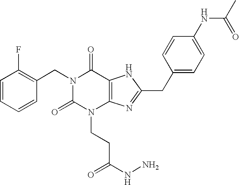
C1=CC=CC(CN2C(=O)N(CCC(=O)NN)C3=C(C2=O)NC(CC2=CC=C(NC(=O)C)C=C2)=N3)=C1F
